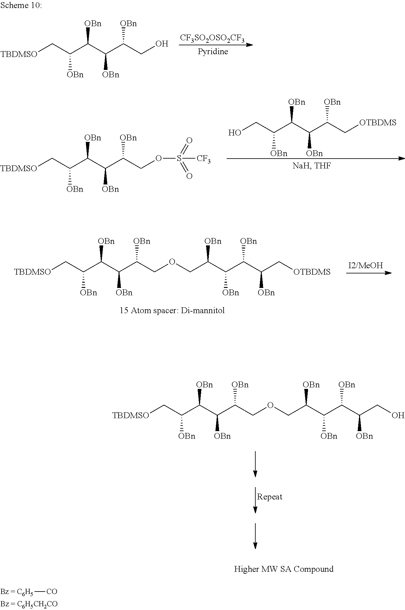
[CF3SO2OSO2CF3].[TBDMSO]CC(C(C(C(CO)[OBn])[OBn])[OBn])[OBn].[TBDMSO]CC(C(C(C(COCC(C(C(C(C[OTBDMS])[OBn])[OBn])[OBn])[OBn])[OBn])[OBn])[OBn])[OBn].[TBDMSO]CC(C(C(C(COCC(C(C(C(CO)[OBn])[OBn])[OBn])[OBn])[OBn])[OBn])[OBn])[OBn].[C6H5][CO].OCC(C(C(C(C[OTBDMS])[OBn])[OBn])[OBn])[OBn].[TBDMSO]CC(C(C(C(COS(=O)(=O)[CF3])[OBn])[OBn])[OBn])[OBn]
